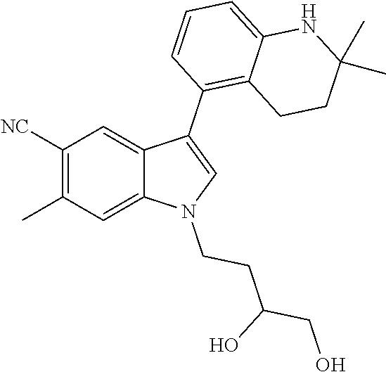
C1([NC])=C(C)C=C2C(=C1)C(C1=C3C(=CC=C1)NC(C)(C)CC3)=CN2CCC(CO)O
